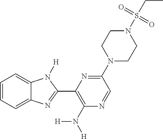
C1=CC=C2C(=C1)N([H])C(C1=C(N([H])[H])N=CC(N3CCN(S(CC)(=O)=O)CC3)=N1)=N2
